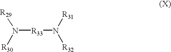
N([R33]N([R31])[R32])([R29])[R30]
